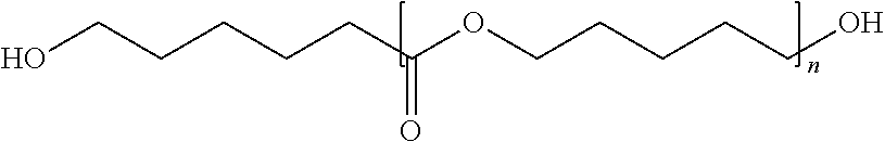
OCCCCCC(=O)OCCCCCO
